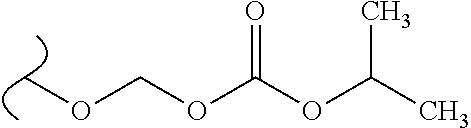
COCOC(=O)OC(C)C
